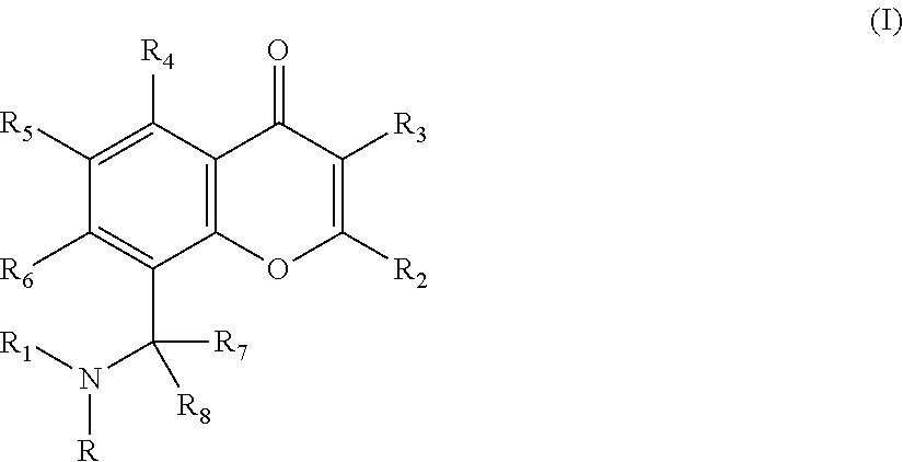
C1([R5])=C([R4])C2=C(C(C(N([R])[R1])([R8])[R7])=C1[R6])OC([R2])=C([R3])C2=O
